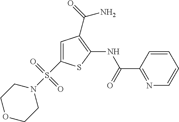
C1=C(S(N2CCOCC2)(=O)=O)SC(NC(=O)C2=NC=CC=C2)=C1C(=O)N
